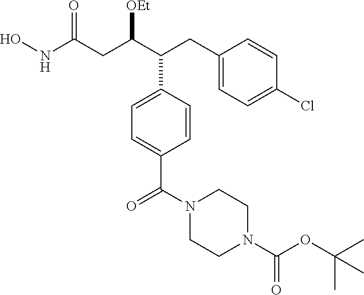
C1(CC(C(CC(NO)=O)[OEt])C2=CC=C(C(=O)N3CCN(C(OC(C)(C)C)=O)CC3)C=C2)=CC=C(Cl)C=C1
